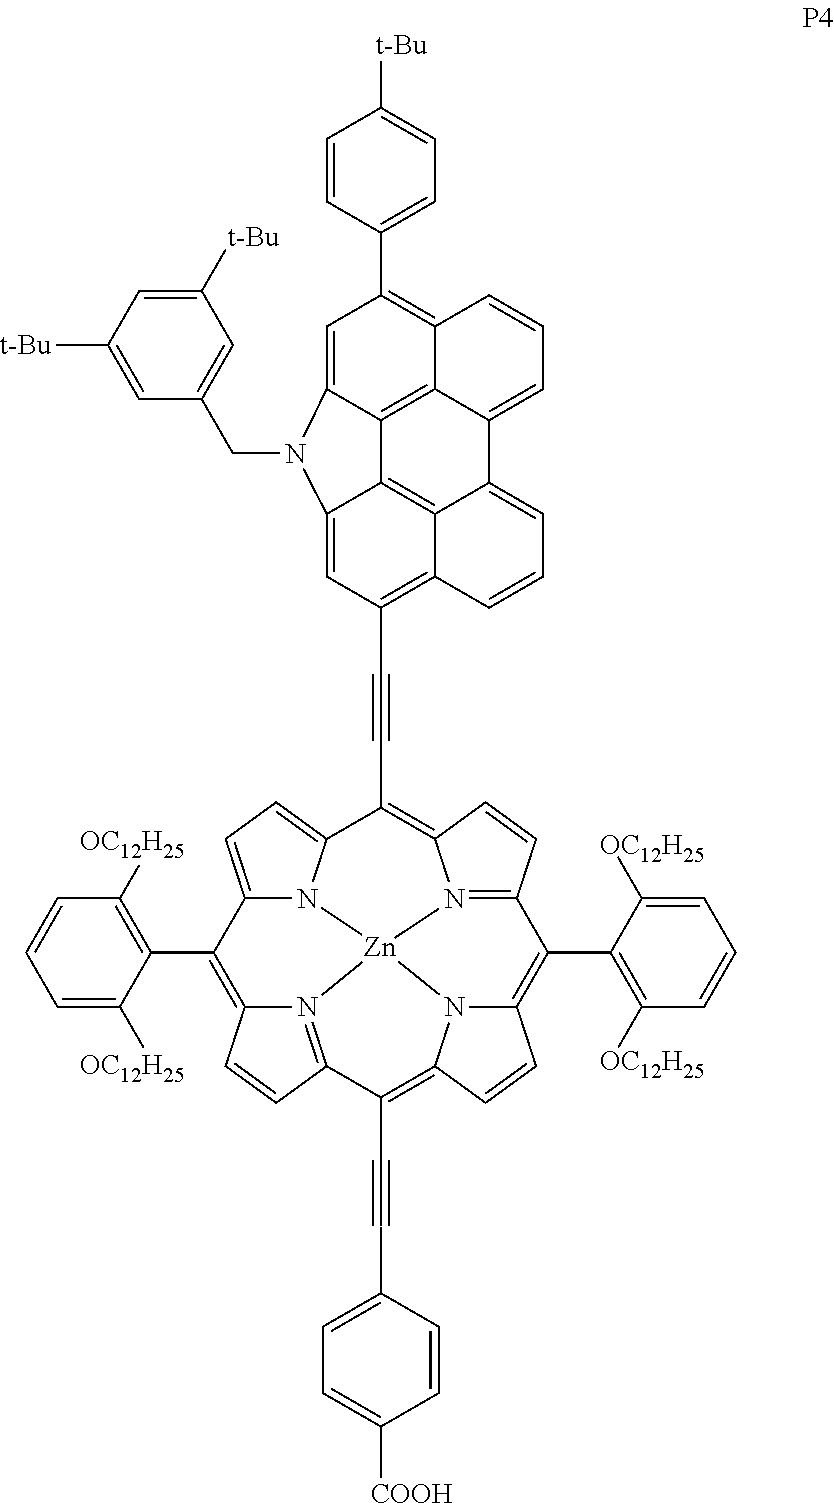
C1=CC(C2=C3C4=C5C(=C2)N(CC2=CC([t-Bu])=CC([t-Bu])=C2)C2=CC(C#CC6=C7N8=C(C=C7)C(C7=C([OC12H25])C=CC=C7[OC12H25])=C7N9C(=C(C#CC%10=CC=C([COOH])C=C%10)C%10=N%11C(=C(C%12=C([OC12H25])C=CC=C%12[OC12H25])C%12=CC=C6N%12[Zn]8%119)C=C%10)C=C7)=C6C(=C52)C(=CC=C6)C4=CC=C3)=CC=C1[t-Bu]
